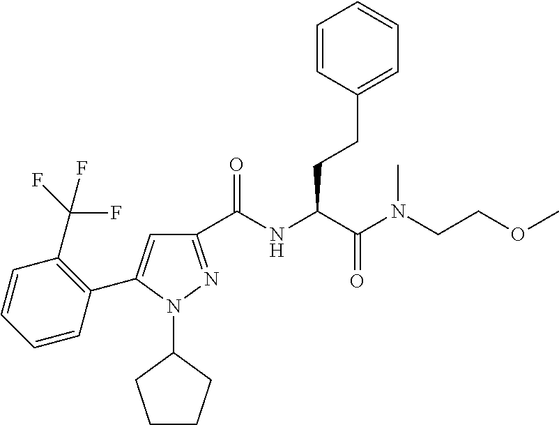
C1(C(NC(C(N(CCOC)C)=O)CCC2=CC=CC=C2)=O)=NN(C2CCCC2)C(C2=C(C(F)(F)F)C=CC=C2)=C1
